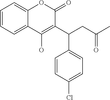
C1=CC=C2C(=C1)OC(=O)C(C(CC(C)=O)C1=CC=C(Cl)C=C1)=C2O
